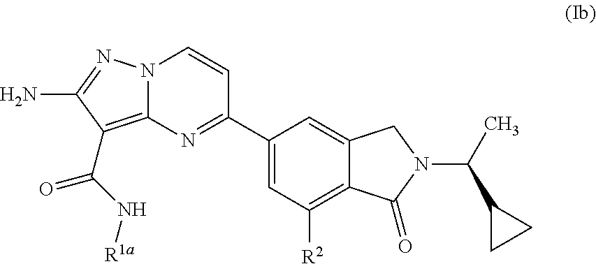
N12C(=C(C(N[R1a])=O)C(N)=N1)N=C(C1=CC([R2])=C3C(=C1)CN(C(C)C1CC1)C3=O)C=C2
